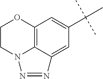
C12=C3C(=CC(C(C)(C)C)=C1)N=NN3CCO2
